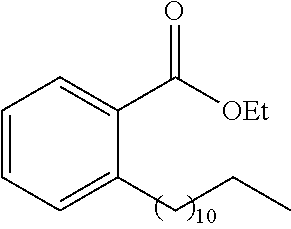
C1(CCC)=CC=CC=C1C([OEt])=O
